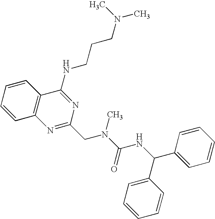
C1=CC2=C(C=C1)C(NCCCN(C)C)=NC(CN(C(=O)NC(C1=CC=CC=C1)C1=CC=CC=C1)C)=N2
